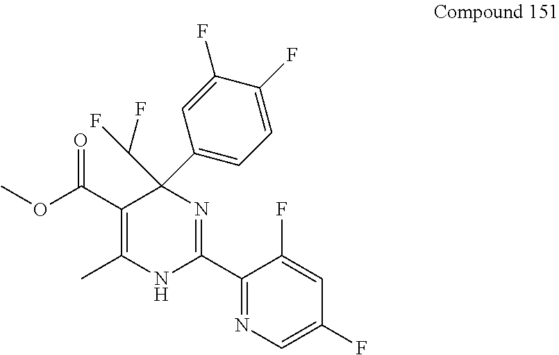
C1(C2=CC=C(F)C(F)=C2)(C(F)F)C(C(OC)=O)=C(C)NC(C2=NC=C(F)C=C2F)=N1
